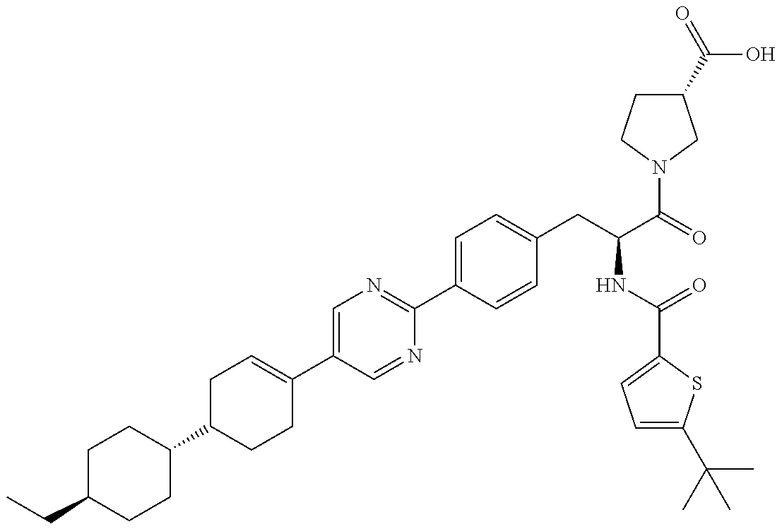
C(C1CCC(C2CCC(C3=CN=C(C4=CC=C(CC(NC(=O)C5=CC=C(C(C)(C)C)S5)C(=O)N5CCC(C(O)=O)C5)C=C4)N=C3)=CC2)CC1)C
